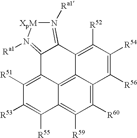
C12=N([Ra1])[XpM]N([Ra1])=C1C1=C([R52])C([R54])=C([R56])C3=C([R60])C([R59])=C4C(=C13)C2=C([R51])C([R53])=C4[R55]
